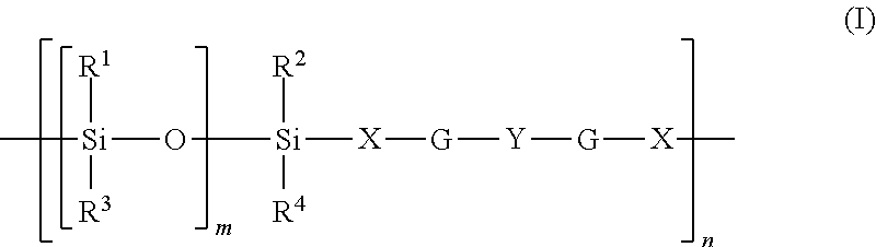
C[Si](O[Si]([R2])([R4])[X][G][Y][G][X]C)([R1])[R3]
